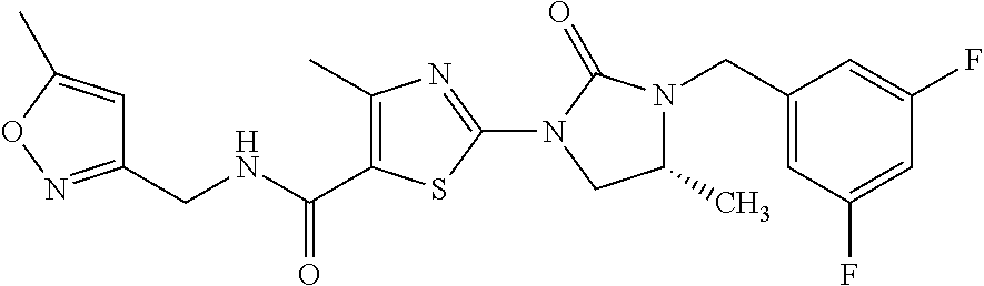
C1(C)=C(C(NCC2=NOC(C)=C2)=O)SC(N2CC(C)N(CC3=CC(F)=CC(F)=C3)C2=O)=N1
